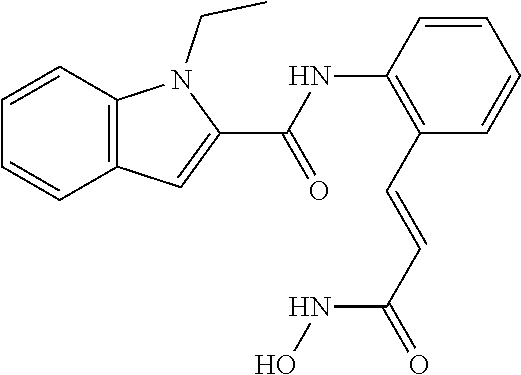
C1=CC=CC(C=CC(=O)NO)=C1NC(C1=CC2=C(N1CC)C=CC=C2)=O
